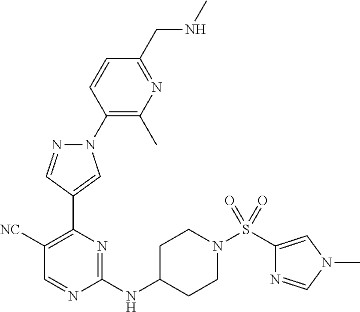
N1(C2=C(C)N=C(CNC)C=C2)N=CC(C2=C([NC])C=NC(NC3CCN(S(=O)(=O)C4=CN(C)C=N4)CC3)=N2)=C1
